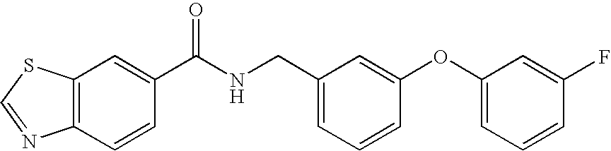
C12=C(C=C(C(NCC3=CC=CC(OC4=CC=CC(F)=C4)=C3)=O)C=C1)SC=N2
